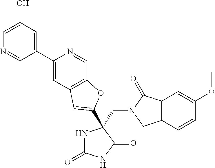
C(N1CC2=C(C1=O)C=C(OC)C=C2)C1(C2=CC3=C(C=NC(C4=CC(O)=CN=C4)=C3)O2)NC(=O)NC1=O
